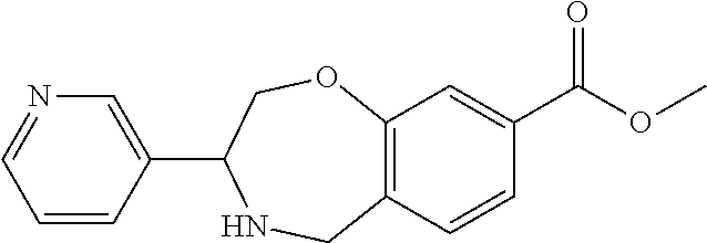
C1=C(C(OC)=O)C=CC2=C1OCC(C1=CN=CC=C1)NC2
